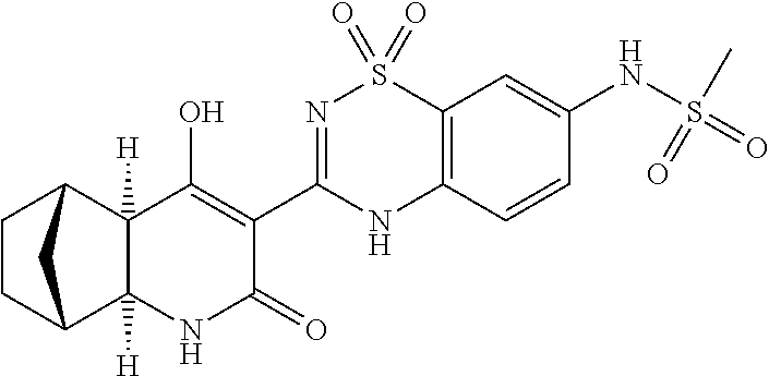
C1(O)=C(C2=NS(=O)(=O)C3=C(N2)C=CC(NS(=O)(C)=O)=C3)C(=O)NC2([H])C1([H])C1CCC2C1
